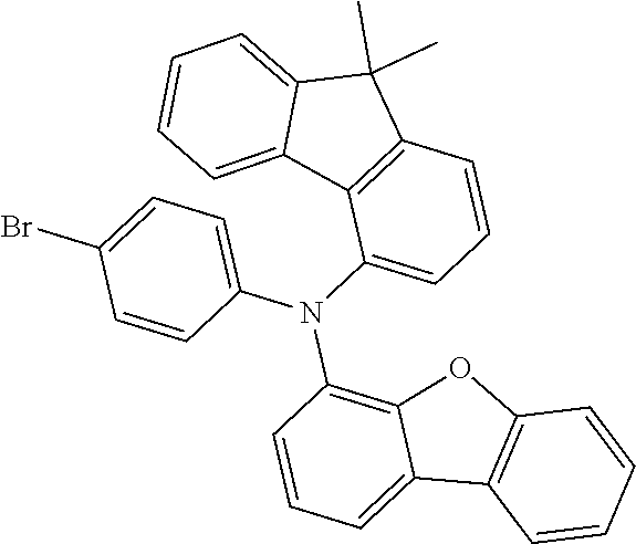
C12=CC=CC(N(C3=CC=CC4=C3C3=CC=CC=C3C4(C)C)C3=CC=C(Br)C=C3)=C1OC1=C2C=CC=C1
